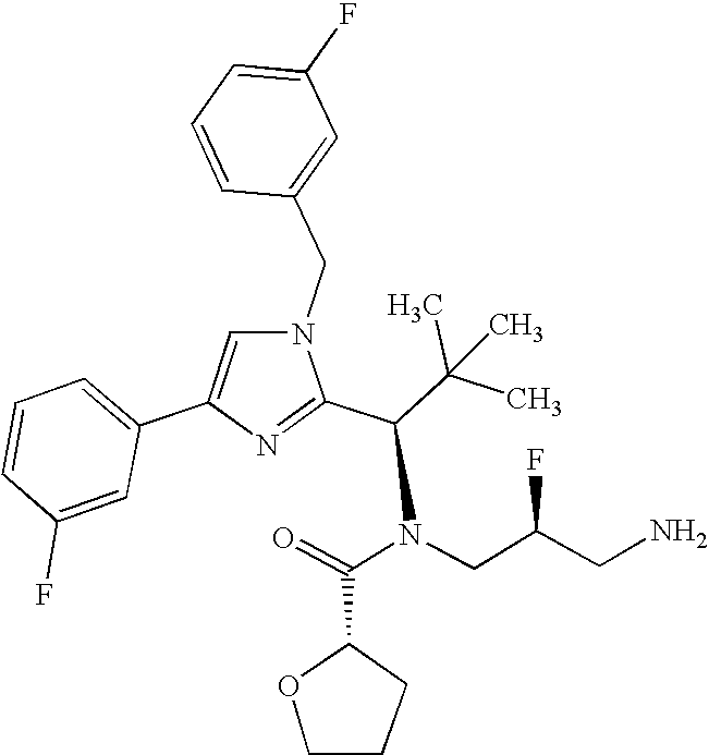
C1=C(C2=CC=CC(F)=C2)N=C(C(N(C(C2OCCC2)=O)CC(CN)F)C(C)(C)C)N1CC1=CC(F)=CC=C1
